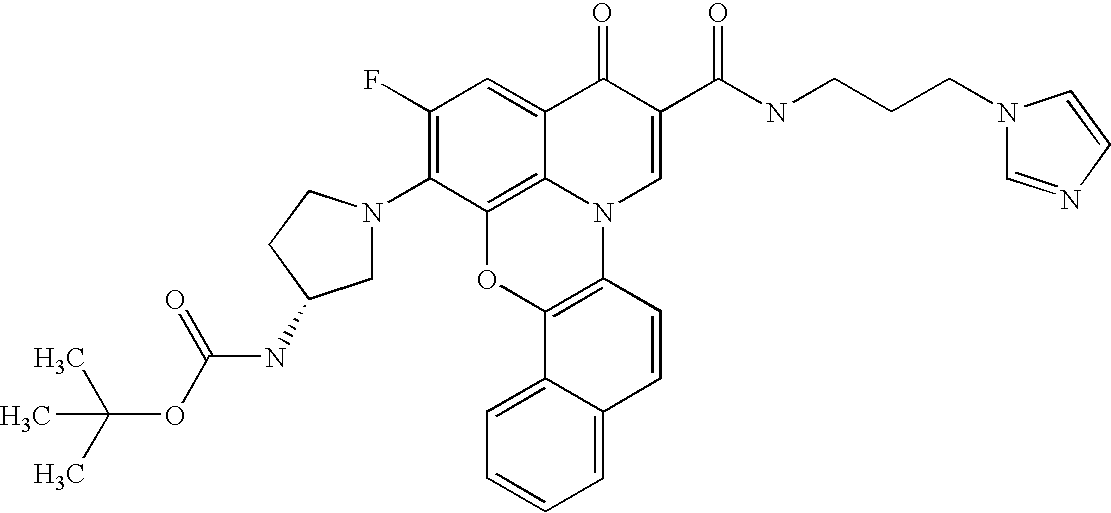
C1(F)=C(N2CC(NC(=O)OC(C)(C)C)CC2)C2=C3C(=C1)C(=O)C(C(NCCCN1C=NC=C1)=O)=CN3C1=C(O2)C2=CC=CC=C2C=C1
